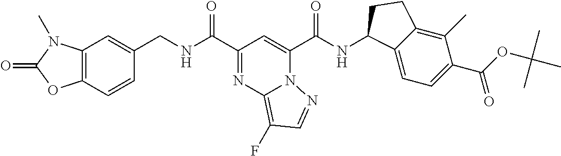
C(=O)(C1=CC(C(=O)NCC2=CC3=C(C=C2)OC(=O)N3C)=NC2=C(F)C=NN21)NC1C2=CC=C(C(OC(C)(C)C)=O)C(C)=C2CC1
